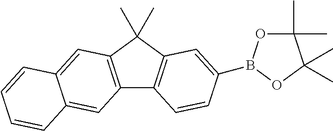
C12=C(C(C)(C)C3=C1C=CC(B1OC(C)(C)C(C)(C)O1)=C3)C=C1C(=C2)C=CC=C1
